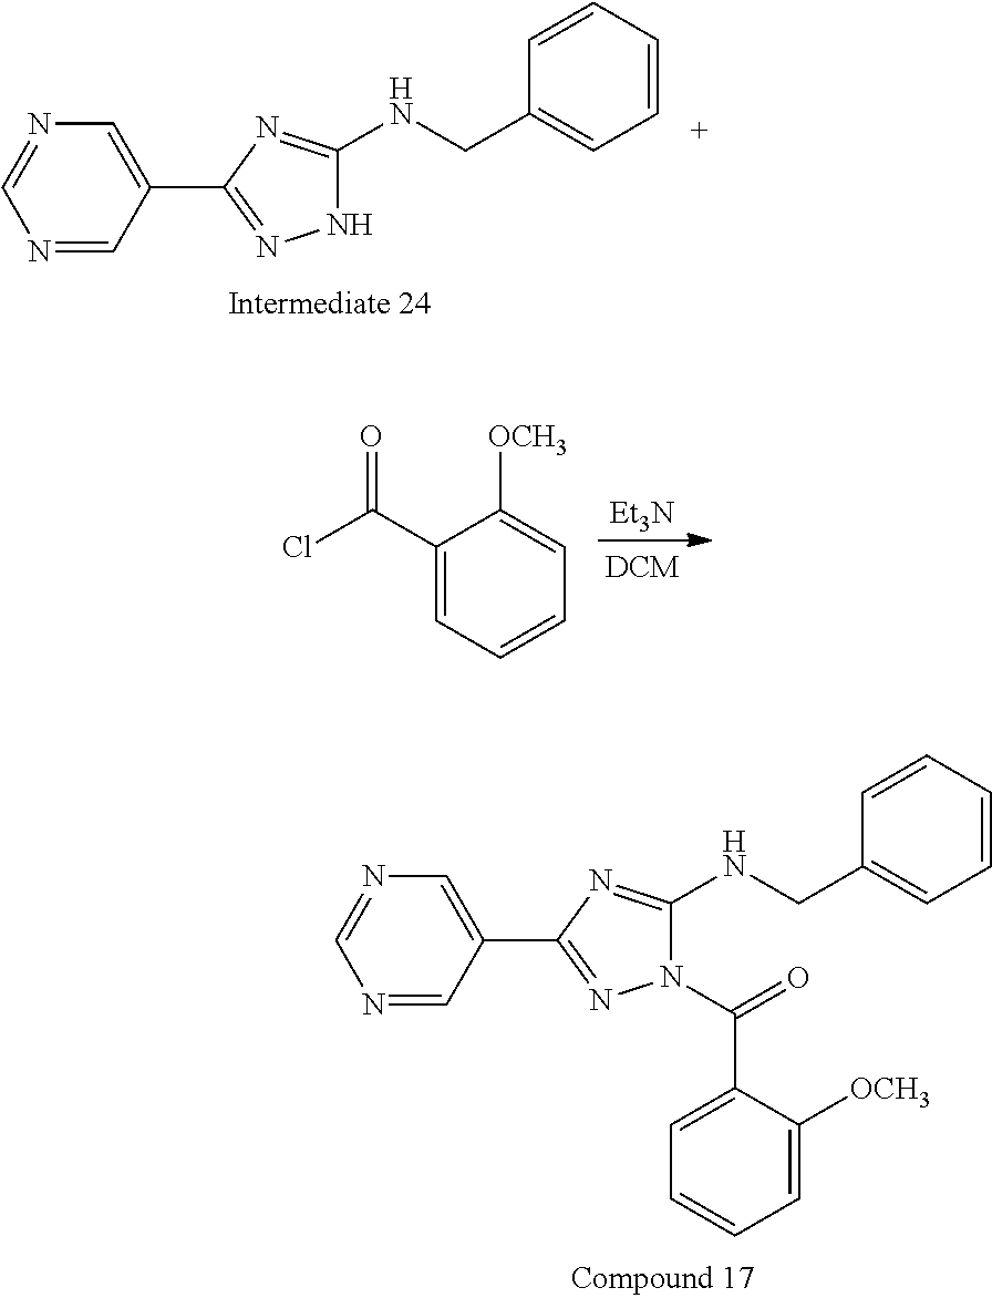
[Et3N].C1(C(Cl)=O)=CC=CC=C1[OCH3].C1(C2=NNC(NCC3=CC=CC=C3)=N2)=CN=CN=C1.C1(C2=NN(C(=O)C3=CC=CC=C3[OCH3])C(NCC3=CC=CC=C3)=N2)=CN=CN=C1
